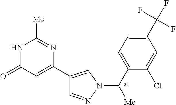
C1=NN(C(C2=CC=C(C(F)(F)F)C=C2Cl)[Me])C=C1C1=CC(=O)NC([Me])=N1
